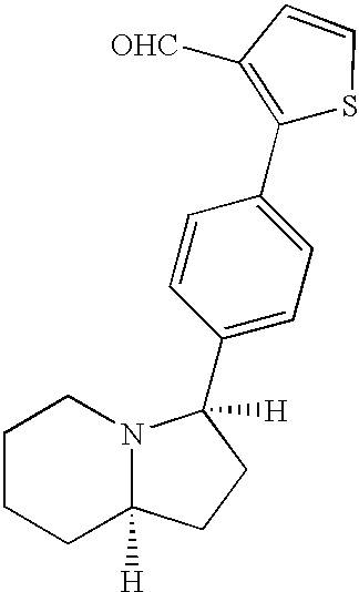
C1(C2([H])N3C([H])(CCCC3)CC2)=CC=C(C2=C([OHC])C=CS2)C=C1
